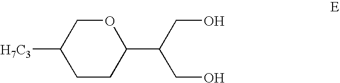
[H7C3]C1CCC(C(CO)CO)OC1
